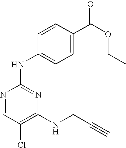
N1=CC(Cl)=C(NCC#C)N=C1NC1=CC=C(C(OCC)=O)C=C1
